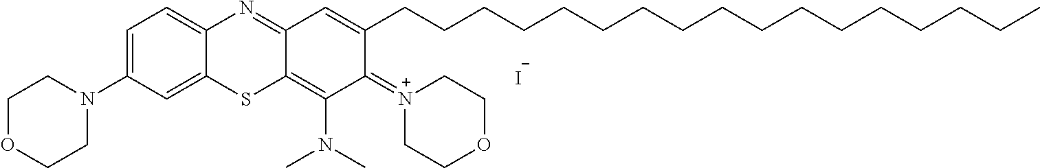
C1OCCN(C2=CC=C3C(=C2)SC2=C(N(C)C)C(=[N+]4CCOCC4)C(CCCCCCCCCCCCCCCCC)=CC2=N3)C1.[I-]
